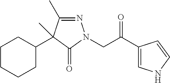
N1=C(C)C(C2CCCCC2)(C)C(=O)N1CC(C1=CNC=C1)=O
